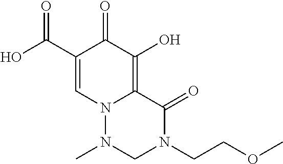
O=C1N(CCOC)CN(C)N2C1=C(O)C(=O)C(C(O)=O)=C2
